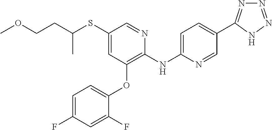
C1(SC(CCOC)C)=CC(OC2=CC=C(F)C=C2F)=C(NC2=CC=C(C3=NN=NN3)C=N2)N=C1
